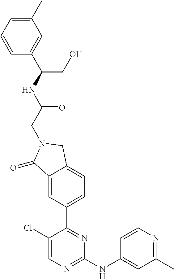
C1(=O)C2=CC(C3=NC(NC4=CC(C)=NC=C4)=NC=C3Cl)=CC=C2CN1CC(NC(CO)C1=CC(C)=CC=C1)=O
